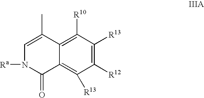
C12=C([R13])C([R12])=C([R13])C([R10])=C1C(C)=CN([Ra])C2=O
